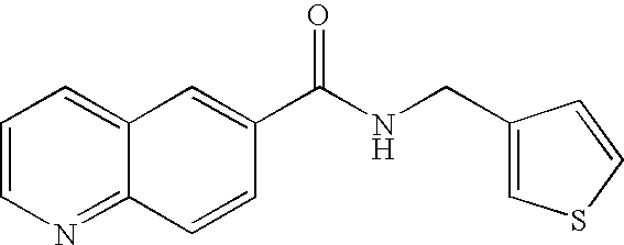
C1=C2C(=NC=C1)C=CC(C(NCC1=CSC=C1)=O)=C2
